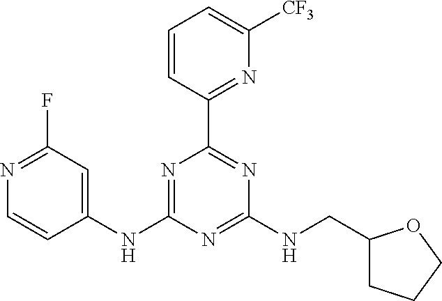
C1=CC(C2=NC(NCC3CCCO3)=NC(NC3=CC(F)=NC=C3)=N2)=NC([CF3])=C1
